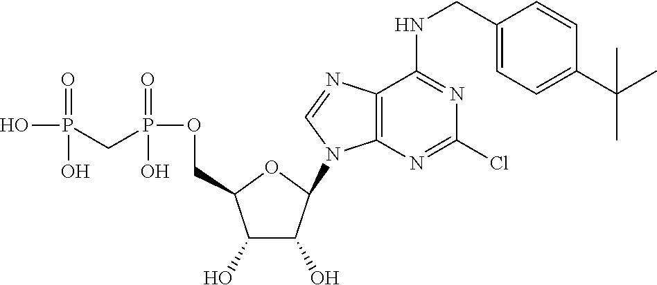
C1(O)C(O)C(N2C3=C(N=C2)C(NCC2=CC=C(C(C)(C)C)C=C2)=NC(Cl)=N3)OC1COP(CP(O)(=O)O)(=O)O
